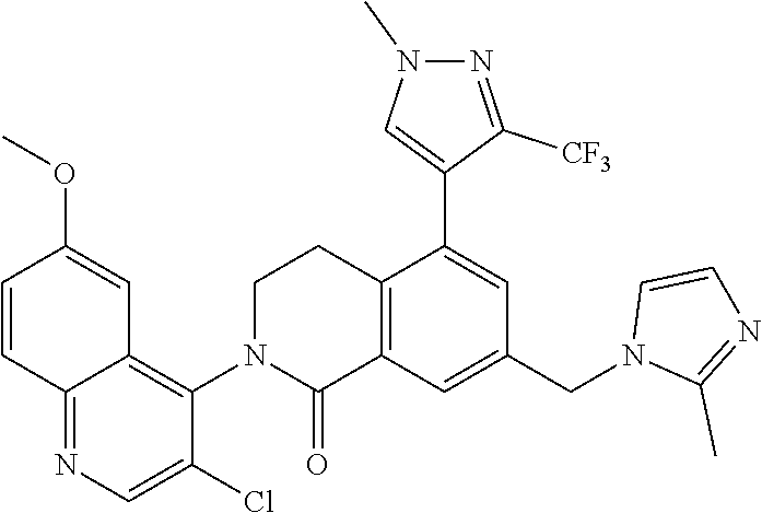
C1=CC2=NC=C(Cl)C(N3C(=O)C4=C(CC3)C(C3=CN(C)N=C3[CF3])=CC(CN3C(C)=NC=C3)=C4)=C2C=C1OC
